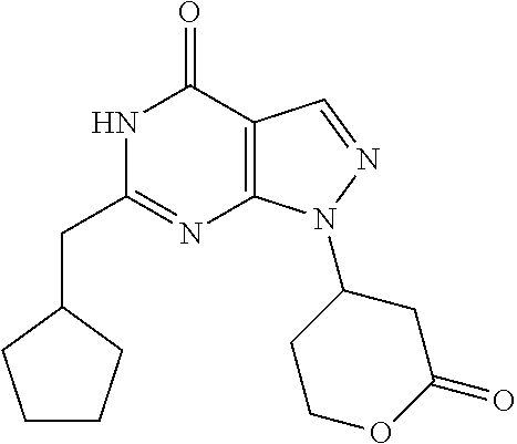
N1C(CC2CCCC2)=NC2=C(C1=O)C=NN2C1CCOC(=O)C1
